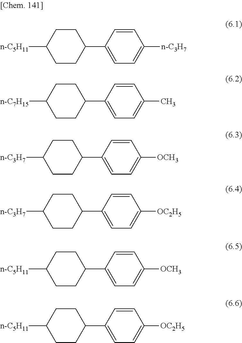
C1CC([n-C5H11])CCC1C1=CC=C([n-C3H7])C=C1.C1CC([n-C7H15])CCC1C1=CC=C(C)C=C1.C1CC([n-C3H7])CCC1C1=CC=C([OCH3])C=C1.C1CC([n-C3H7])CCC1C1=CC=C([OC2H5])C=C1.C1CC([n-C5H11])CCC1C1=CC=C([OCH3])C=C1.C1CC([n-C5H11])CCC1C1=CC=C([OC2H5])C=C1
